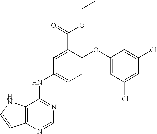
C12=C(N=CN=C1NC1=CC=C(OC3=CC(Cl)=CC(Cl)=C3)C(C(=O)OCC)=C1)C=CN2
